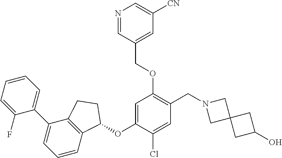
C1(F)=CC=CC=C1C1=CC=CC2=C1CCC2OC1=CC(OCC2=CC([CN])=CN=C2)=C(CN2CC3(C2)CC(O)C3)C=C1Cl
